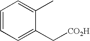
C1=CC=C(C[CO2H])C(C)=C1
